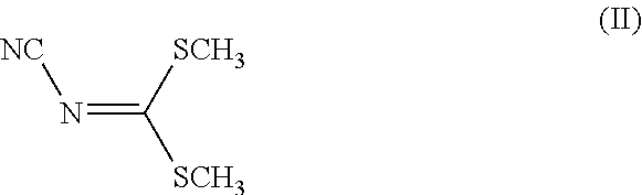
N(=C([SCH3])[SCH3])[NC]
